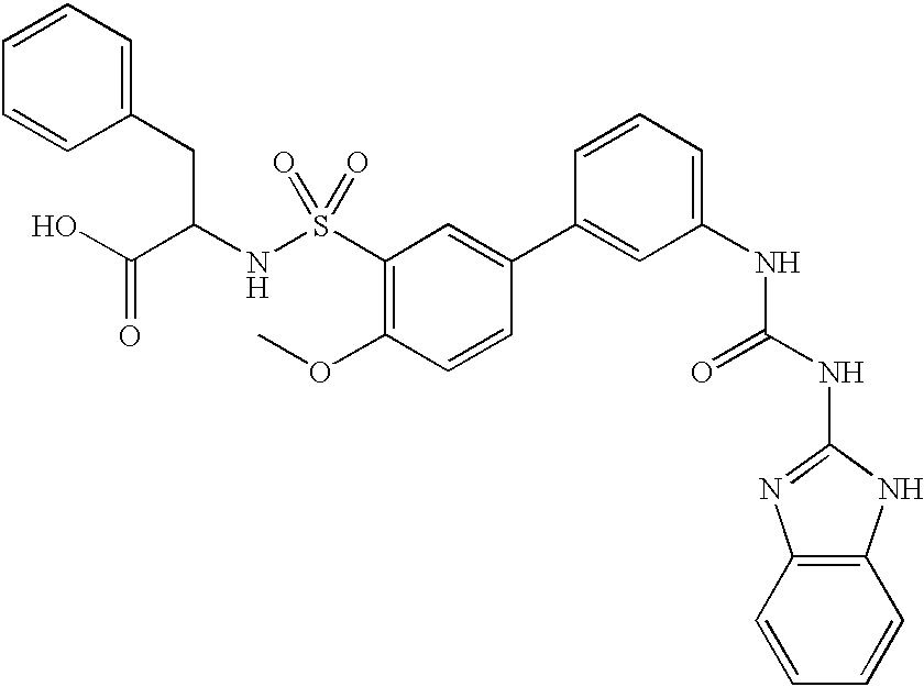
N(C1=NC2=C(N1)C=CC=C2)C(=O)NC1=CC=CC(C2=CC(S(NC(C(O)=O)CC3=CC=CC=C3)(=O)=O)=C(OC)C=C2)=C1
